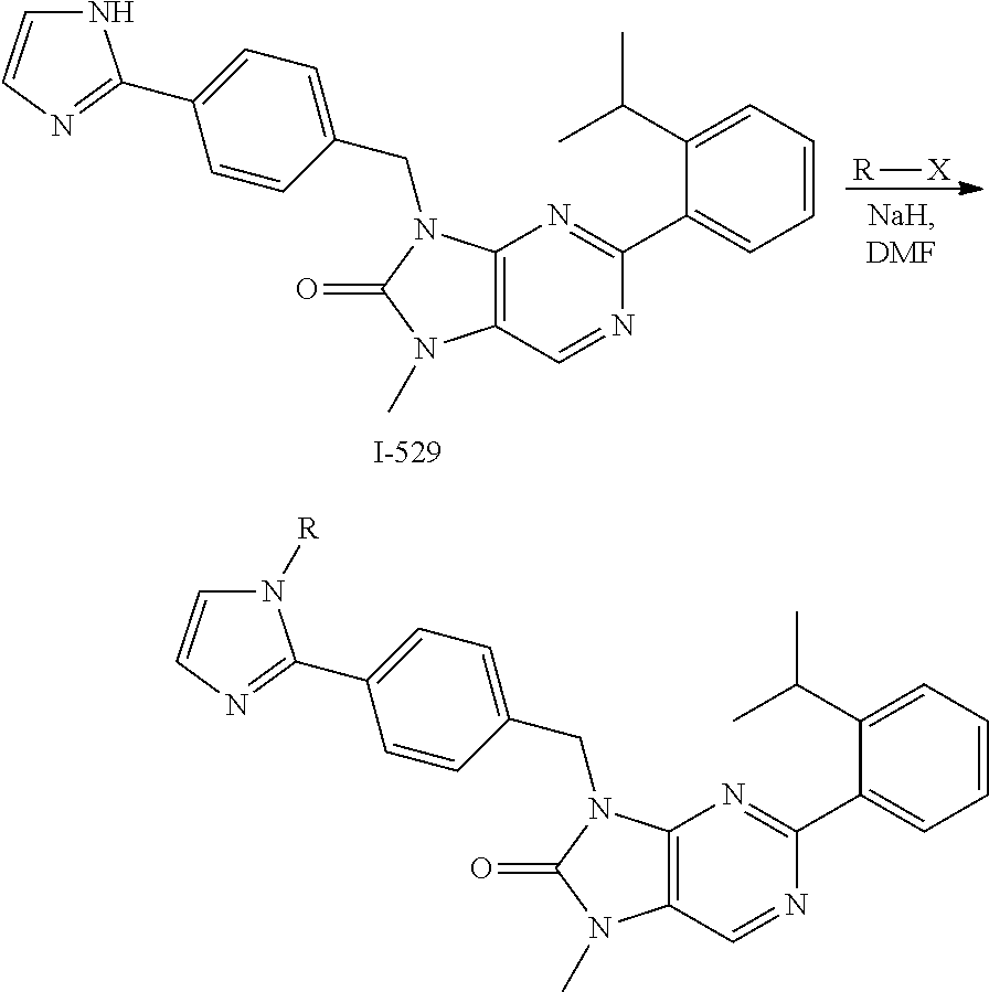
N1=C(C2=CC=CC=C2C(C)C)N=CC2=C1N(CC1=CC=C(C3=NC=CN3[R])C=C1)C(=O)N2C.[R][X].N1=C(C2=CC=CC=C2C(C)C)N=CC2=C1N(CC1=CC=C(C3=NC=CN3)C=C1)C(=O)N2C
